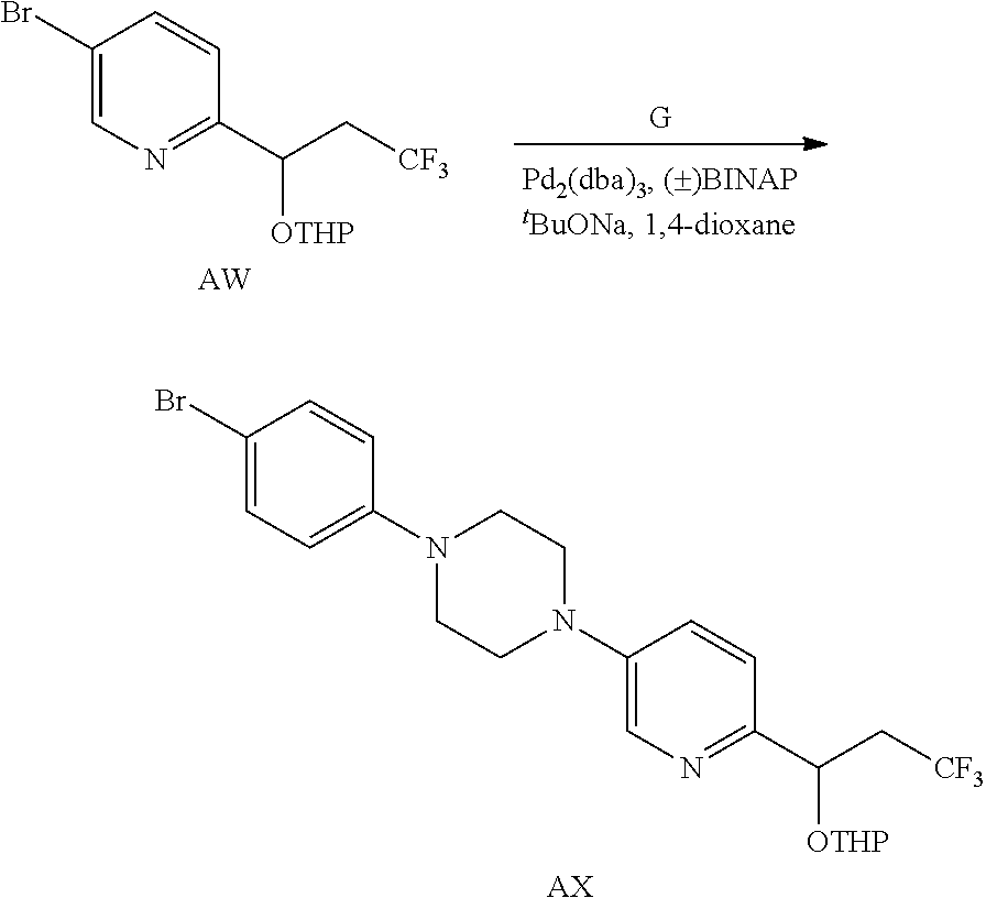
C1(Br)=CN=C(C(C[CF3])[OTHP])C=C1.[AW].C1(N2CCN(C3=CC=C(Br)C=C3)CC2)=CN=C(C(C[CF3])[OTHP])C=C1.[AX]
